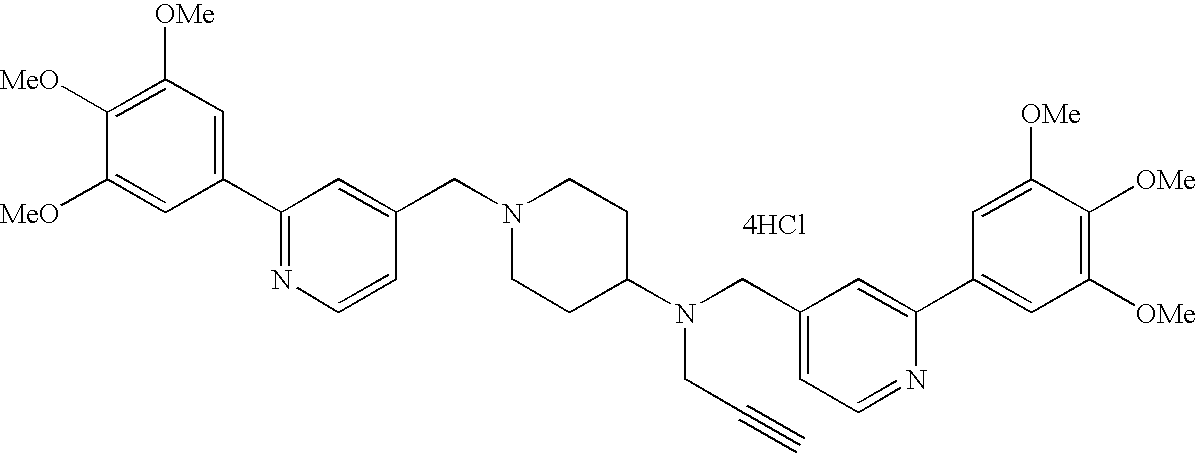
C1(C2=NC=CC(CN3CCC(N(CC4=CC=NC(C5=CC([OMe])=C([OMe])C([OMe])=C5)=C4)CC#C)CC3)=C2)=CC([OMe])=C([MeO])C([MeO])=C1.[4HCl]
